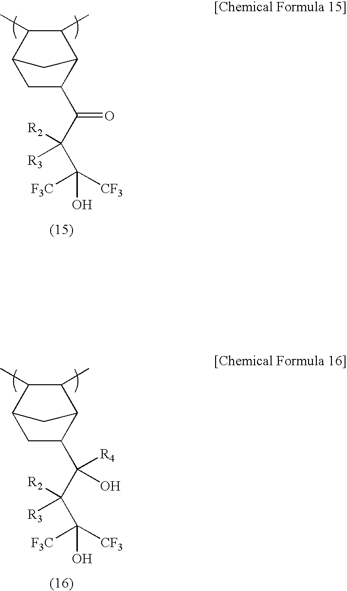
C1C(C(C(C([CF3])([CF3])O)([R2])[R3])=O)C2C(C)C(C)C1C2.C1C(C(C(C([CF3])([CF3])O)([R2])[R3])([R4])O)C2CC1C(C)C2C
